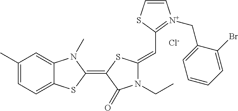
C1(C)=CC=C2C(=C1)N(C)C(=C1C(=O)N(CC)C(=CC3=[N+](CC4=CC=CC=C4Br)C=CS3)S1)S2.[Cl-]
